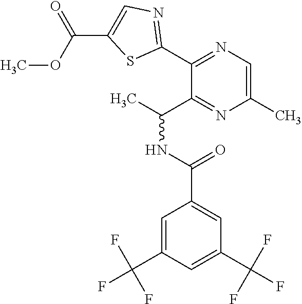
C(OC)(=O)C1=CN=C(C2=NC=C(C)N=C2C(C)NC(=O)C2=CC(C(F)(F)F)=CC(C(F)(F)F)=C2)S1
